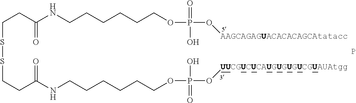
C(CC(NCCCCCCOP(O[AAGCAGAGUACACACAGCAtatacc])(=O)O)=O)SSCCC(NCCCCCCOP(O[UUCGUCUCAUGUGUGUCGUAUAtgg])(=O)O)=O.P
